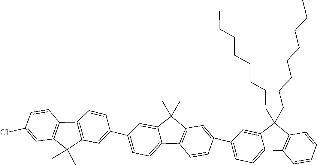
C1=C(C2=CC=C3C(=C2)C(CCCCCCCC)(CCCCCCCC)C2=C3C=CC=C2)C=CC2=C1C(C)(C)C1=CC(C3=CC4=C(C5=C(C4(C)C)C=C(Cl)C=C5)C=C3)=CC=C12
